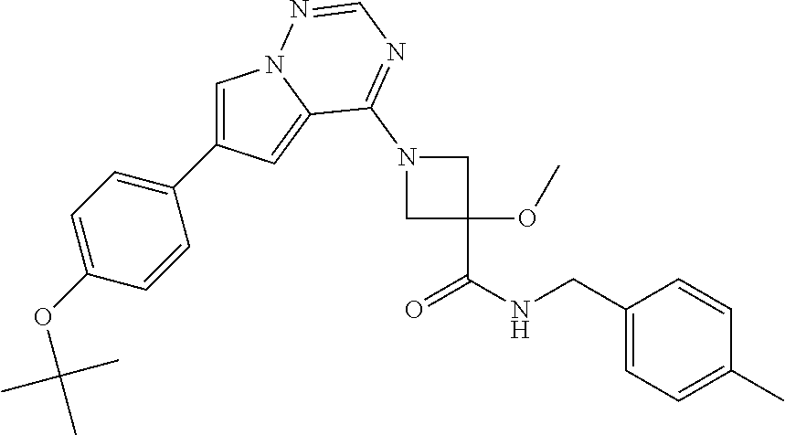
C1=C(C2=CC=C(OC(C)(C)C)C=C2)C=C2N1N=CN=C2N1CC(OC)(C(NCC2=CC=C(C)C=C2)=O)C1
